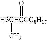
[HSCHCOC8H17](=O)C
